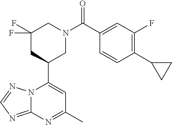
N12C(=NC=N1)N=C(C)C=C2C1CN(C(=O)C2=CC(F)=C(C3CC3)C=C2)CC(F)(F)C1
